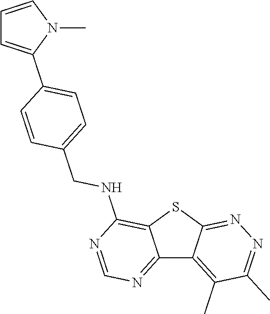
C12=NC=NC(NCC3=CC=C(C4=CC=CN4C)C=C3)=C1SC1=NN=C(C)C(C)=C21
